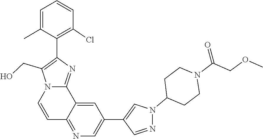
N1(C2CCN(C(=O)COC)CC2)N=CC(C2=CN=C3C(=C2)C2=NC(C4=C(Cl)C=CC=C4C)=C(CO)N2C=C3)=C1
